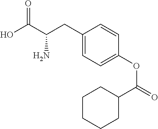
OC(C(CC1=CC=C(OC(=O)C2CCCCC2)C=C1)N)=O
